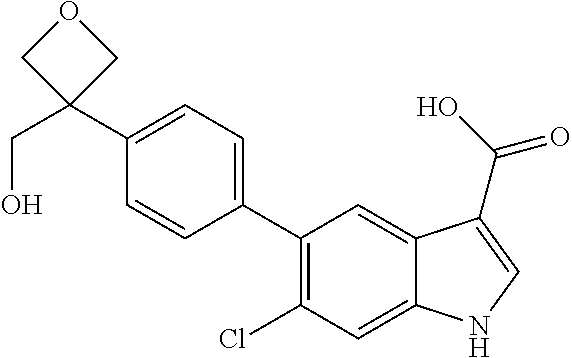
C(C1(C2=CC=C(C3=C(Cl)C=C4C(=C3)C(C(O)=O)=CN4)C=C2)COC1)O
